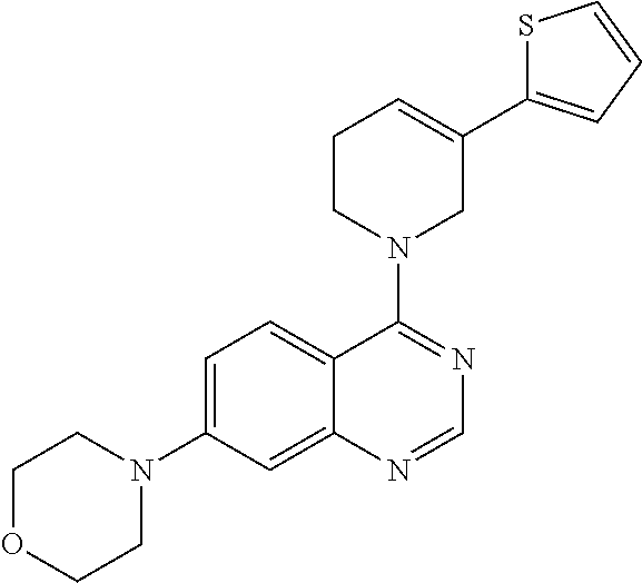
C1OCCN(C2=CC=C3C(=C2)N=CN=C3N2CC(C3=CC=CS3)=CCC2)C1
